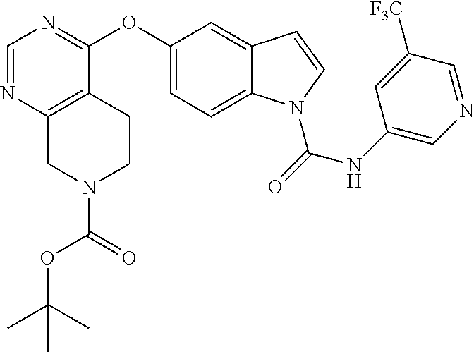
C1(OC2=NC=NC3=C2CCN(C(=O)OC(C)(C)C)C3)=CC=C2C(=C1)C=CN2C(NC1=CN=CC([F3C])=C1)=O
